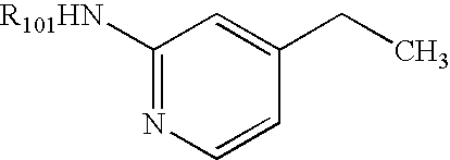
C1([R101HN])=NC=CC(CC)=C1
